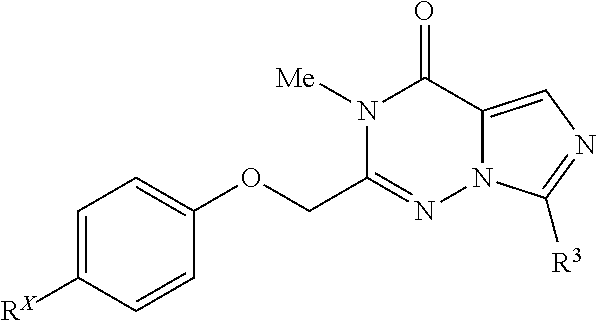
N1([Me])C(COC2=CC=C([RX])C=C2)=NN2C(=CN=C2[R3])C1=O
